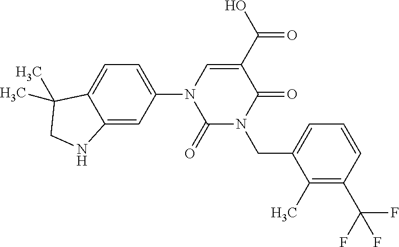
C12=CC=C(N3C=C(C(O)=O)C(=O)N(CC4=CC=CC(C(F)(F)F)=C4C)C3=O)C=C1NCC2(C)C
